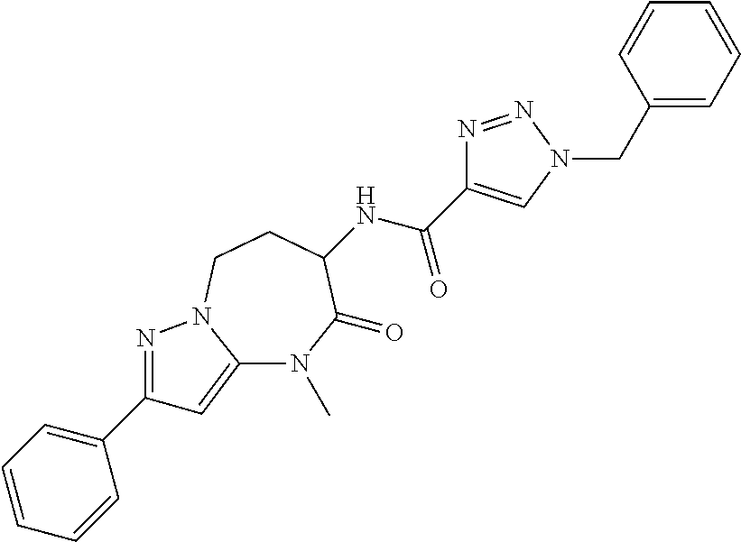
C12=CC(C3=CC=CC=C3)=NN1CCC(NC(C1=CN(CC3=CC=CC=C3)N=N1)=O)C(=O)N2C
